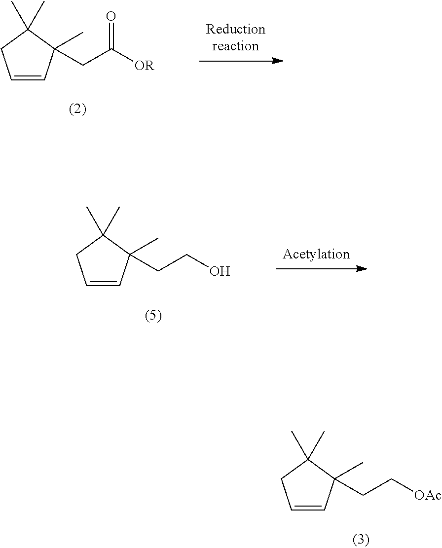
C1=CC(CC([OR])=O)(C)C(C)(C)C1.C1=CC(CCO)(C)C(C)(C)C1.C1=CC(CC[OAc])(C)C(C)(C)C1
